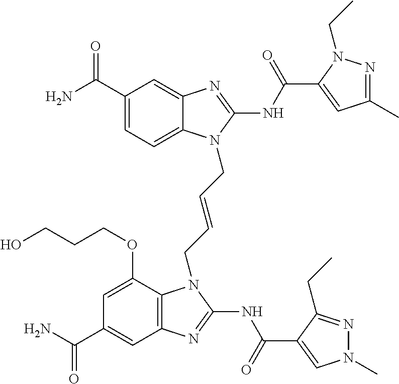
C1(C(N)=O)=CC=C2C(=C1)N=C(NC(=O)C1=CC(C)=NN1CC)N2CC=CCN1C2=C(C=C(C(N)=O)C=C2OCCCO)N=C1NC(=O)C1=CN(C)N=C1CC
